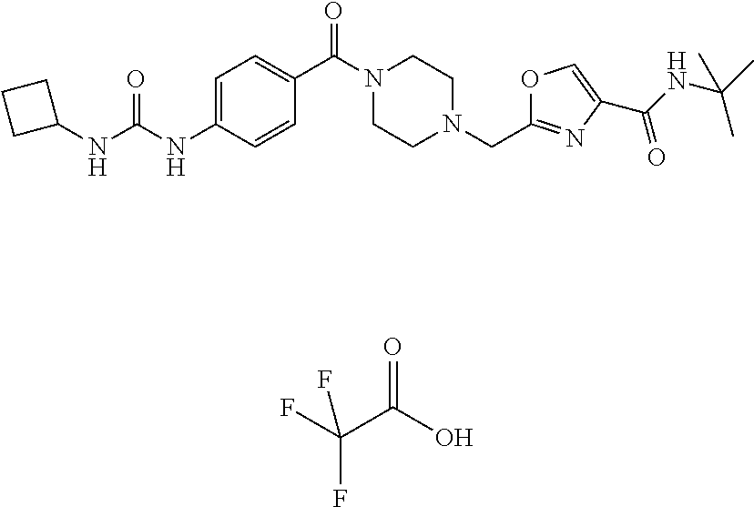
C1(C(N2CCN(CC3=NC(C(NC(C)(C)C)=O)=CO3)CC2)=O)=CC=C(NC(NC2CCC2)=O)C=C1.FC(C(O)=O)(F)F
